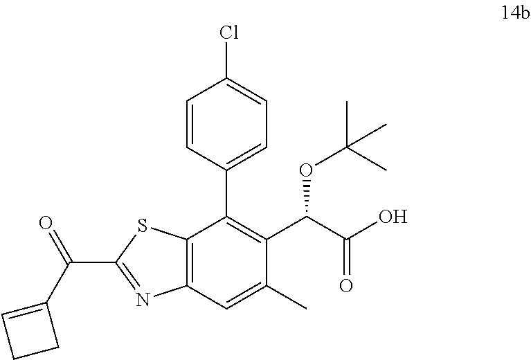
C12=C(C=C(C)C(C(C(O)=O)OC(C)(C)C)=C1C1=CC=C(Cl)C=C1)N=C(C(C1=CCC1)=O)S2
